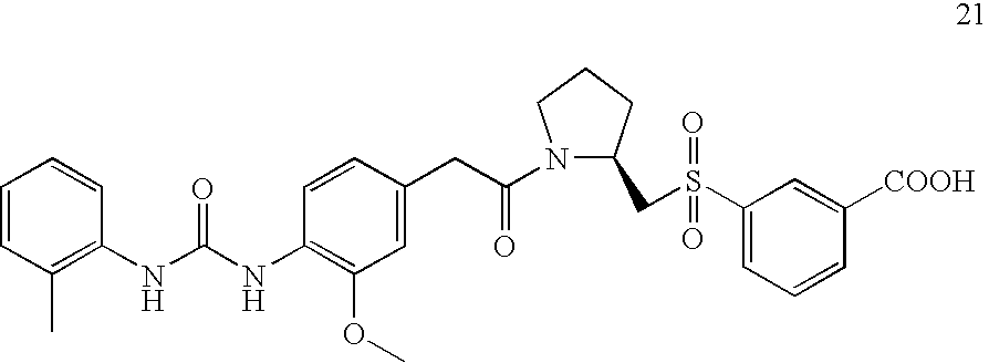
C1=CC(C)=C(NC(NC2=C(OC)C=C(CC(N3C(CS(C4=CC=CC([COOH])=C4)(=O)=O)CCC3)=O)C=C2)=O)C=C1
